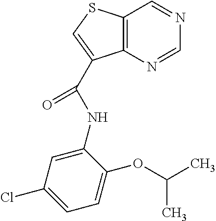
C12=C(SC=C1C(=O)NC1=CC(Cl)=CC=C1OC(C)C)C=NC=N2
